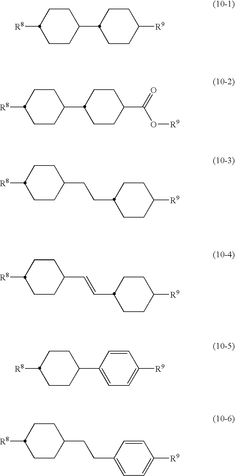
[R8]C1CCC(C2CCC([R9])CC2)CC1.[R8]C1CCC(C2CCC(C(=O)O[R9])CC2)CC1.[R8]C1CCC(CCC2CCC([R9])CC2)CC1.[R8]C1CCC(C=CC2CCC([R9])CC2)CC1.[R8]C1CCC(C2=CC=C([R9])C=C2)CC1.[R8]C1CCC(CCC2=CC=C([R9])C=C2)CC1
